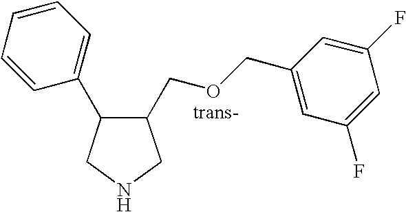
C1(COCC2=CC(F)=CC(F)=C2)C(C2=CC=CC=C2)CNC1
